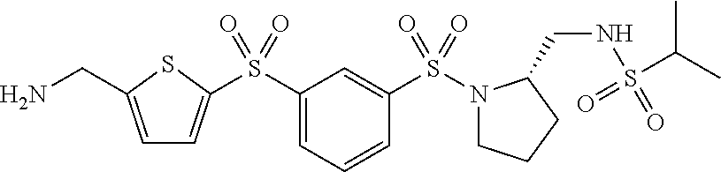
C1=C(CN)SC(S(C2=CC=CC(S(N3CCCC3CNS(=O)(C(C)C)=O)(=O)=O)=C2)(=O)=O)=C1
